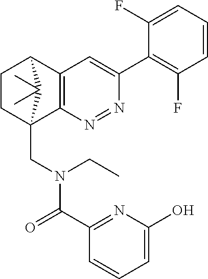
N1=NC2=C(C=C1C1=C(F)C=CC=C1F)C1CCC2(CN(C(C2=NC(O)=CC=C2)=O)CC)C1(C)C
